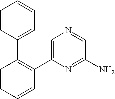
C1=CC(C2=C(C3=CN=CC(N)=N3)C=CC=C2)=CC=C1
